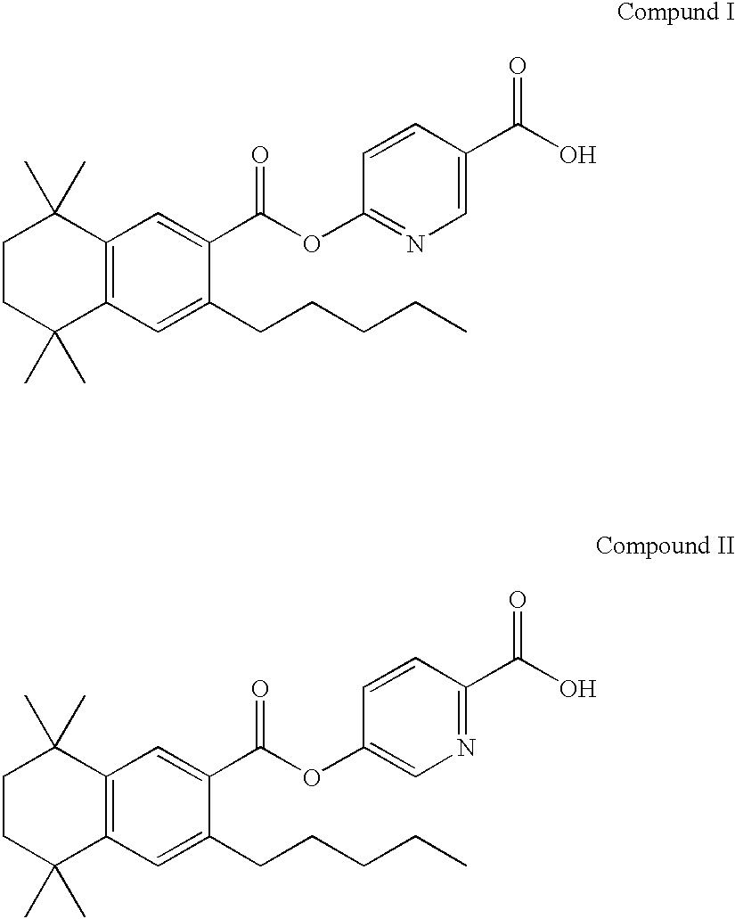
C1CC(C)(C)C2=C(C1(C)C)C=C(C(OC1=NC=C(C(O)=O)C=C1)=O)C(CCCCC)=C2.C1CC(C)(C)C2=C(C1(C)C)C=C(C(OC1=CN=C(C(O)=O)C=C1)=O)C(CCCCC)=C2
